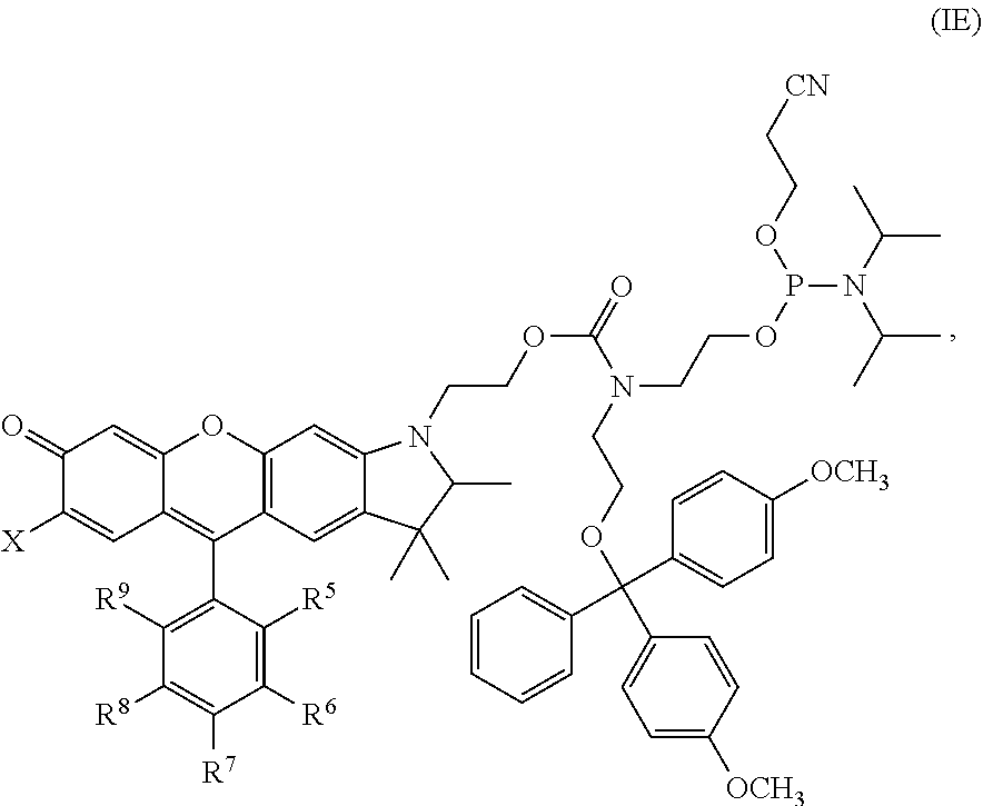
C12=C(C=C3C(=C1)N(CCOC(=O)N(CCOP(N(C(C)C)C(C)C)OCC[CN])CCOC(C1=CC=C([OCH3])C=C1)(C1=CC=CC=C1)C1=CC=C([OCH3])C=C1)C(C)C3(C)C)C(C1=C([R9])C([R8])=C([R7])C([R6])=C1[R5])=C1C(=CC(=O)C([X])=C1)O2
